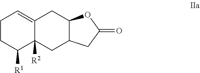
C1CC([R1])C2([R2])C(=C1)CC1C(C2)CC(=O)O1
